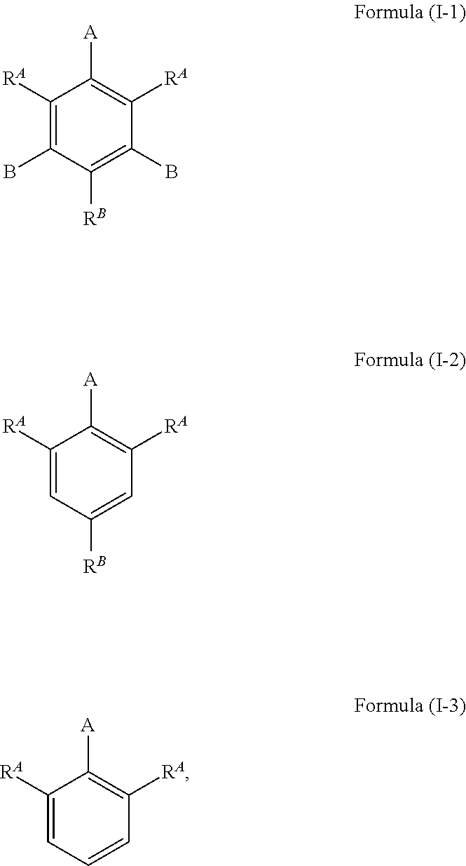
C1([RA])=C(B)C([RB])=C(B)C([RA])=C1[A].C1([RA])=CC([RB])=CC([RA])=C1[A].C1([RA])=CC=CC([RA])=C1[A]
